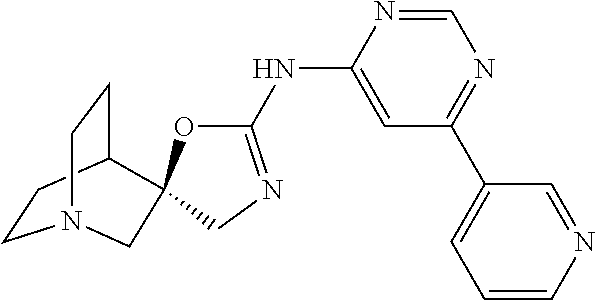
C1=NC(NC2=NCC3(O2)C2CCN(CC2)C3)=CC(C2=CC=CN=C2)=N1
